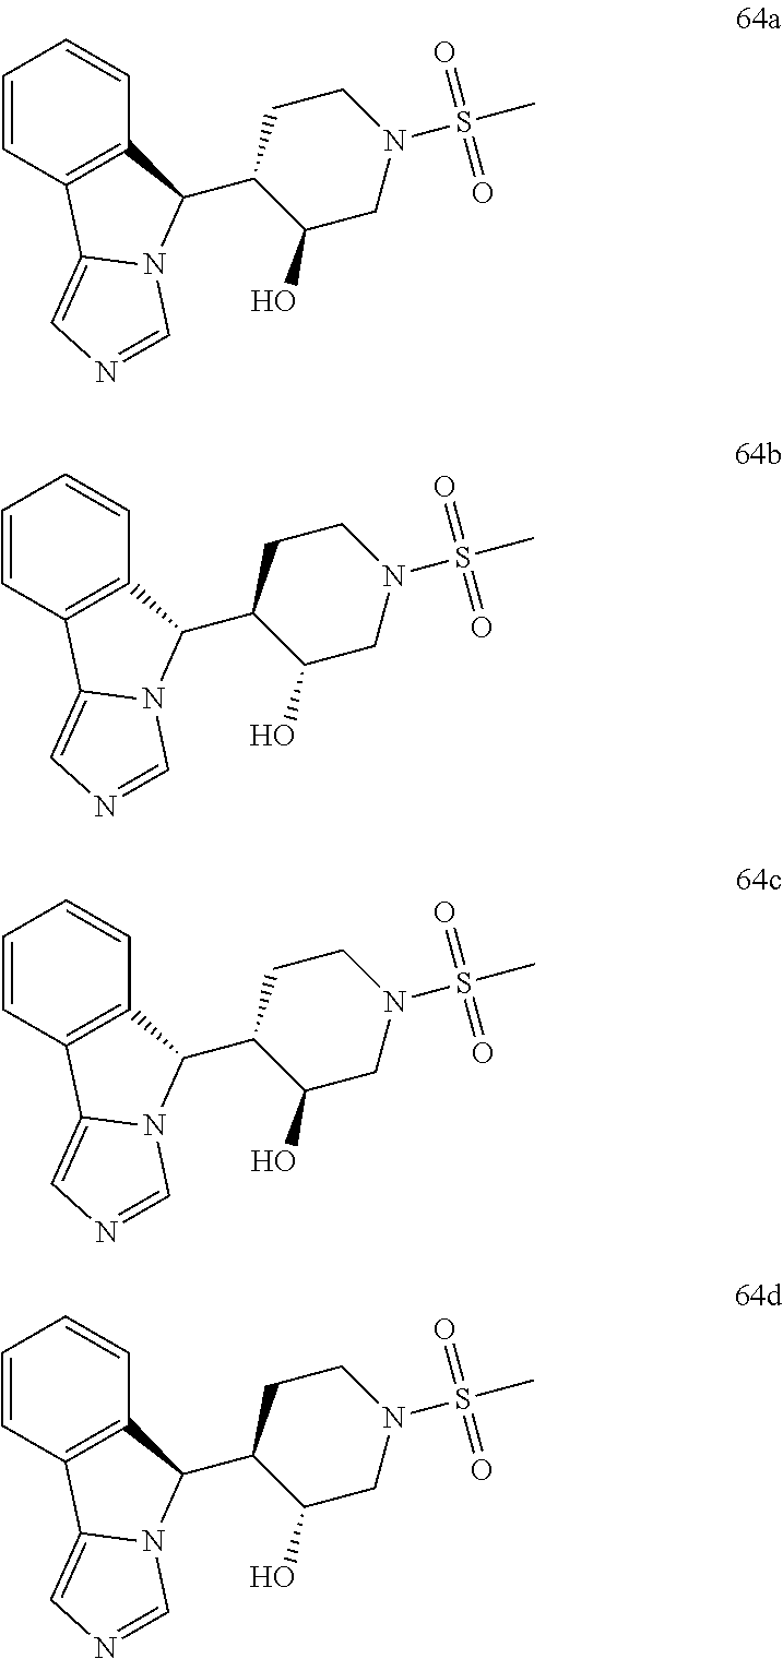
C1=CC2=C(C=C1)C(C1C(O)CN(S(C)(=O)=O)CC1)N1C2=CN=C1.C1=CC2=C(C=C1)C(C1C(O)CN(S(C)(=O)=O)CC1)N1C2=CN=C1.C1=CC2=C(C=C1)C(C1C(O)CN(S(C)(=O)=O)CC1)N1C2=CN=C1.C1=CC2=C(C=C1)C(C1C(O)CN(S(C)(=O)=O)CC1)N1C2=CN=C1
